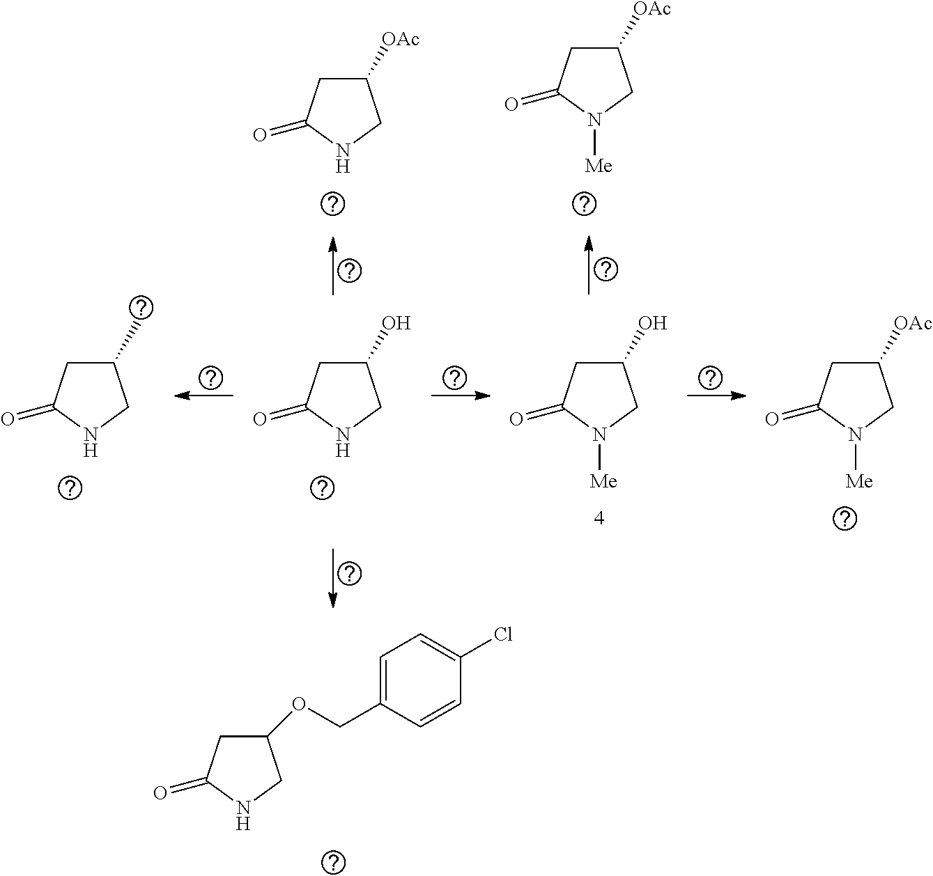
C1(OCC2=CC=C(Cl)C=C2)CC(=O)NC1.C1(C)CC(=O)NC1.C1(O)CC(=O)NC1.C1(O)CC(=O)N([Me])C1.C1([OAc])CC(=O)N([Me])C1.C1([OAc])CC(=O)N([Me])C1.C1([OAc])CC(=O)NC1
